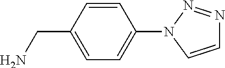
C1=CC(CN)=CC=C1N1C=CN=N1
